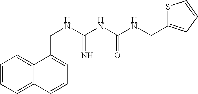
C1=CC=C2C(=C1)C(CNC(NC(NCC1=CC=CS1)=O)=N)=CC=C2
